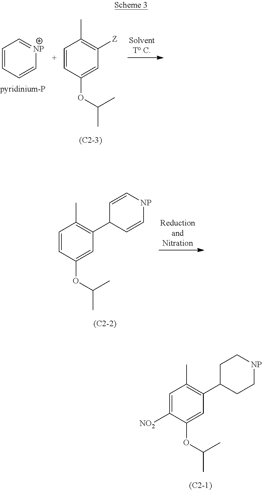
C1=C([NO2])C(OC(C)C)=CC(C2CC[NP]CC2)=C1C.[(C2-1)].C1=CC=C[NP]=C1.C1=CC(OC(C)C)=CC([Z])=C1C.[(C2-3)].C1=CC(OC(C)C)=CC(C2C=C[NP]C=C2)=C1C.[(C2-2)]
